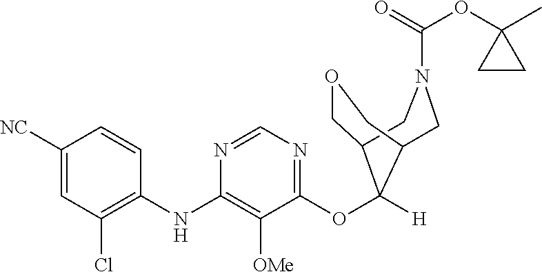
C1([NC])=CC(Cl)=C(NC2=C([OMe])C(OC3([H])C4COCC3CN(C(=O)OC3(C)CC3)C4)=NC=N2)C=C1
